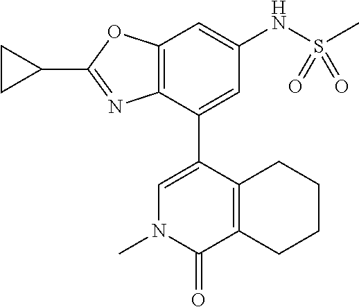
C12=C(C(C3=CN(C)C(=O)C4=C3CCCC4)=CC(NS(C)(=O)=O)=C1)N=C(C1CC1)O2
